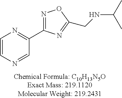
C1=CN=CC(C2=NOC(CNC(C)C)=N2)=N1
